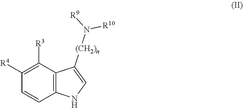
C12=C(C([R3])=C([R4])C=C1)C([(CH2)n]N([R9])[R10])=CN2
